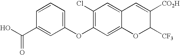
C1=CC=C(OC2=C(Cl)C=C3C(=C2)OC([CF3])C([CO2H])=C3)C=C1C(O)=O
